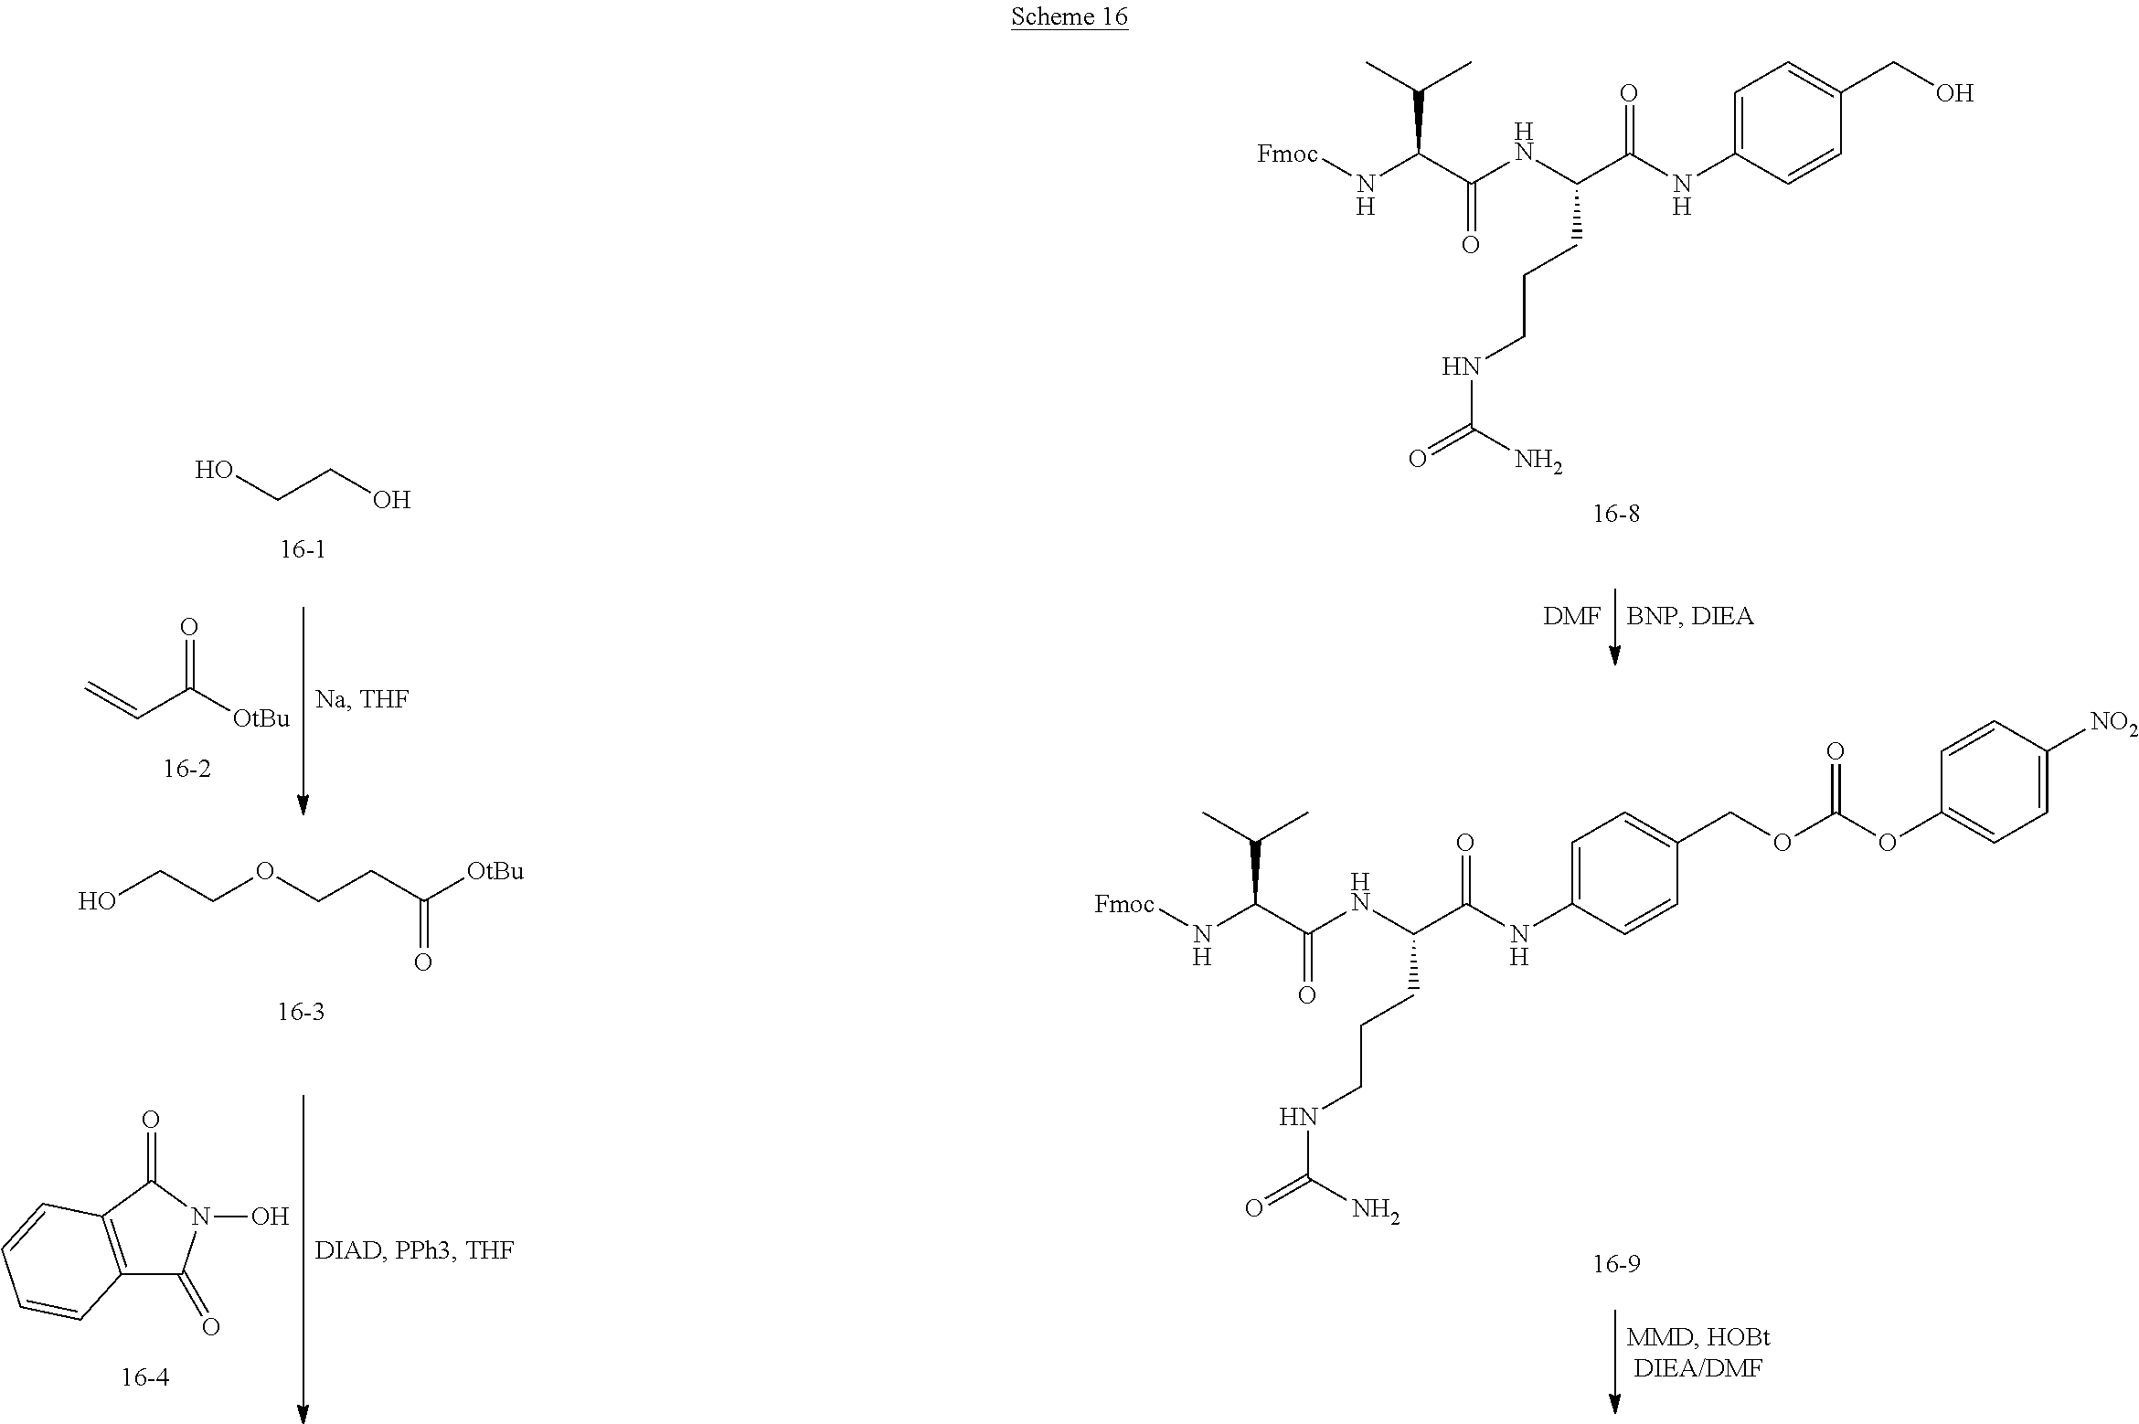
C12=C(C(=O)N(O)C1=O)C=CC=C2.OCCO.C=CC(=O)[OtBu].[OtBu]C(CCOCCO)=O.C1(OC(OCC2=CC=C(NC(C(NC(C(N[Fmoc])C(C)C)=O)CCCNC(=O)N)=O)C=C2)=O)=CC=C([NO2])C=C1.[DMF].N(C(C(NC(C(N[Fmoc])C(C)C)=O)CCCNC(=O)N)=O)C1=CC=C(CO)C=C1
